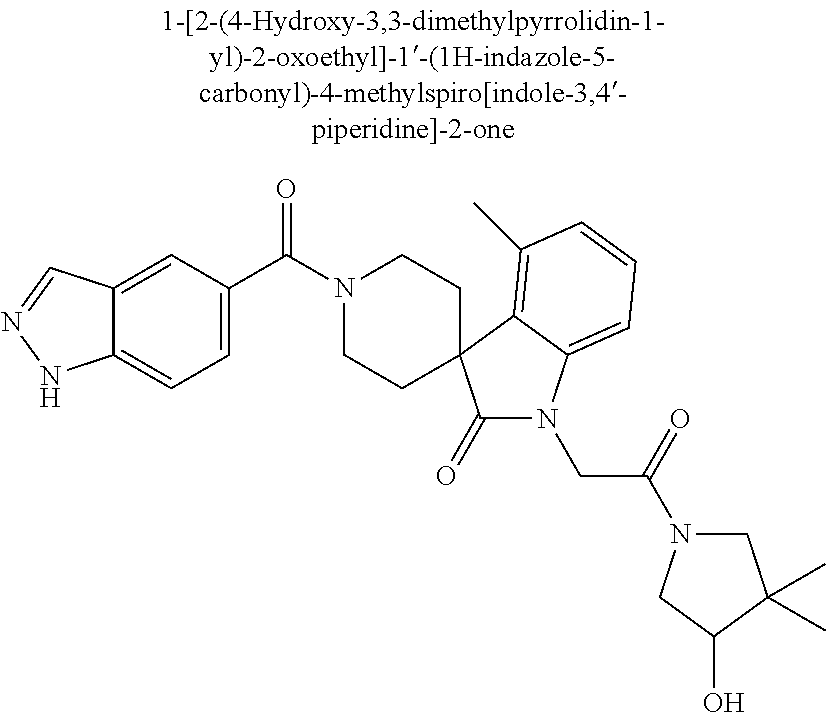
N1(C(C2=CC=C3C(=C2)C=NN3)=O)CCC2(CC1)C(=O)N(CC(=O)N1CC(C)(C)C(O)C1)C1=CC=CC(C)=C12
